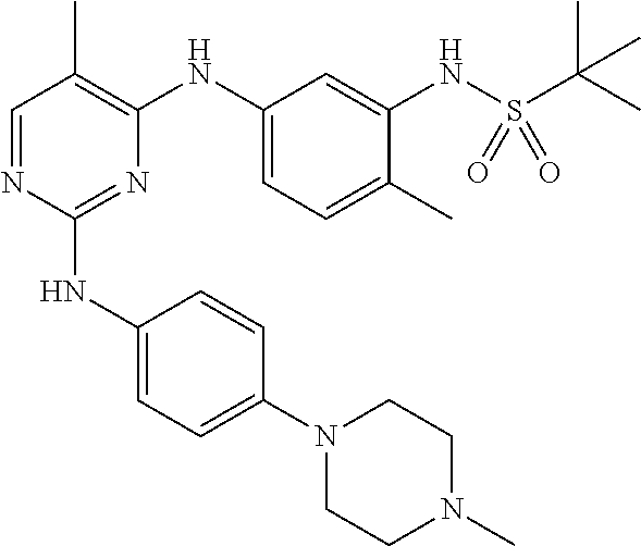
C1=NC(NC2=CC=C(N3CCN(C)CC3)C=C2)=NC(NC2=CC=C(C)C(NS(C(C)(C)C)(=O)=O)=C2)=C1C
